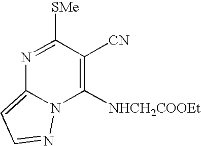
N1=C([SMe])C([CN])=C([NHCH2COOEt])N2C1=CC=N2
